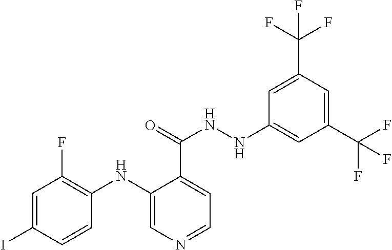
C1=C(I)C=CC(NC2=CN=CC=C2C(=O)NNC2=CC(C(F)(F)F)=CC(C(F)(F)F)=C2)=C1F
